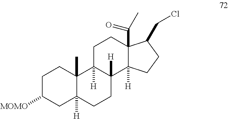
C1C([MOMO])CC2([H])C(C)(C1)C1([H])C([H])(CC2)C2([H])C(C(=O)C)(CC1)C(CCl)CC2
